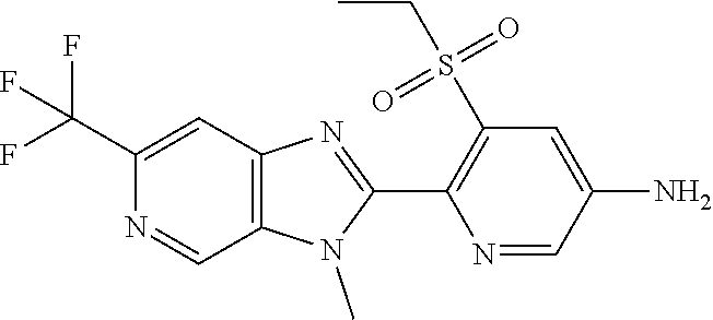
C12=C(C=C(C(F)(F)F)N=C1)N=C(C1=C(S(CC)(=O)=O)C=C(N)C=N1)N2C
